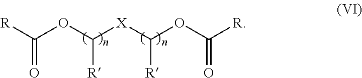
[R]C(OC([X]C(OC([R])=O)[R])[R])=O
